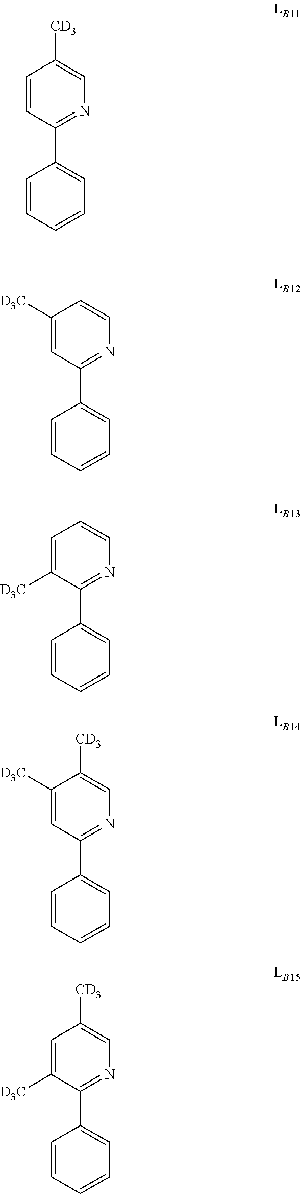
C1=CC(C2=CC=CC=C2)=NC=C1[CD3].C1([D3C])=CC(C2=CC=CC=C2)=NC=C1.C1=C([D3C])C(C2=CC=CC=C2)=NC=C1.C1([D3C])=CC(C2=CC=CC=C2)=NC=C1[CD3].C1=C([D3C])C(C2=CC=CC=C2)=NC=C1[CD3]
